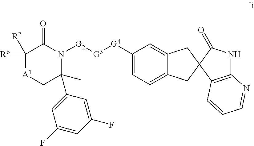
C1([G4][G3][G2]N2C(=O)C([R6])([R7])[A1]CC2(C)C2=CC(F)=CC(F)=C2)=CC=C2C(=C1)CC1(C2)C2=C(NC1=O)N=CC=C2
